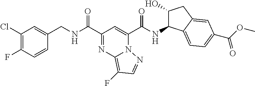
C1(Cl)=C(F)C=CC(CNC(C2=NC3=C(F)C=NN3C(C(NC3C(O)CC4=CC(C(=O)OC)=CC=C34)=O)=C2)=O)=C1
